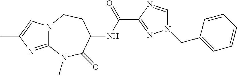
N12C(=NC(C)=C1)N(C)C(=O)C(NC(C1=NN(CC3=CC=CC=C3)C=N1)=O)CC2
